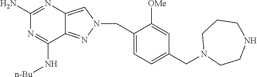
N1=C(N)N=C(N[n-Bu])C2=NN(CC3=CC=C(CN4CCNCCC4)C=C3[OMe])C=C12
